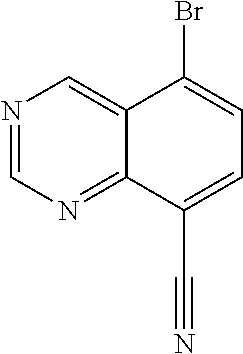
N1=CN=C2C(=C1)C(Br)=CC=C2C#N
